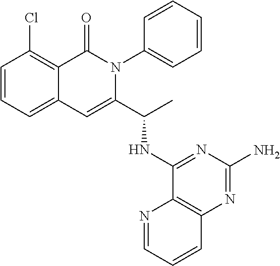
C1=CC=C2C(=C1Cl)C(=O)N(C1=CC=CC=C1)C(C(C)NC1=NC(N)=NC3=C1N=CC=C3)=C2
